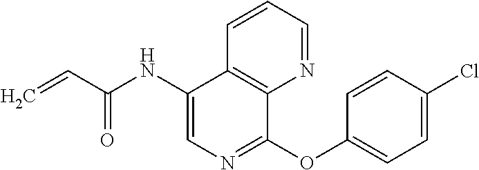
C1=C(NC(C=C)=O)C2=C(C(OC3=CC=C(Cl)C=C3)=N1)N=CC=C2
